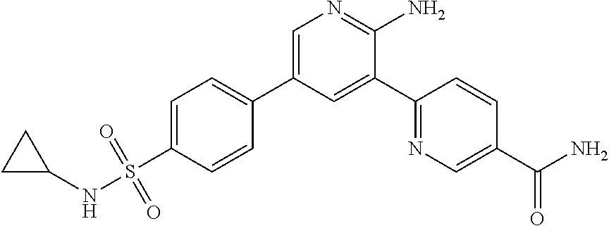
C1=C(C2=CC=C(S(NC3CC3)(=O)=O)C=C2)C=C(C2=NC=C(C(N)=O)C=C2)C(N)=N1
